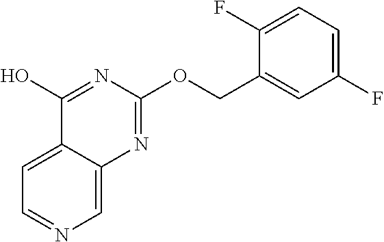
C1=C2C(=CN=C1)N=C(OCC1=CC(F)=CC=C1F)N=C2O
